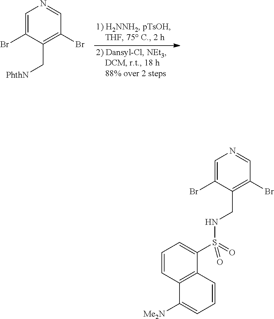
C1=C(Br)C(C[PhthN])=C(Br)C=N1.C1=C(Br)C(CNS(=O)(C2=CC=CC3=C2C=CC=C3[Me2N])=O)=C(Br)C=N1
